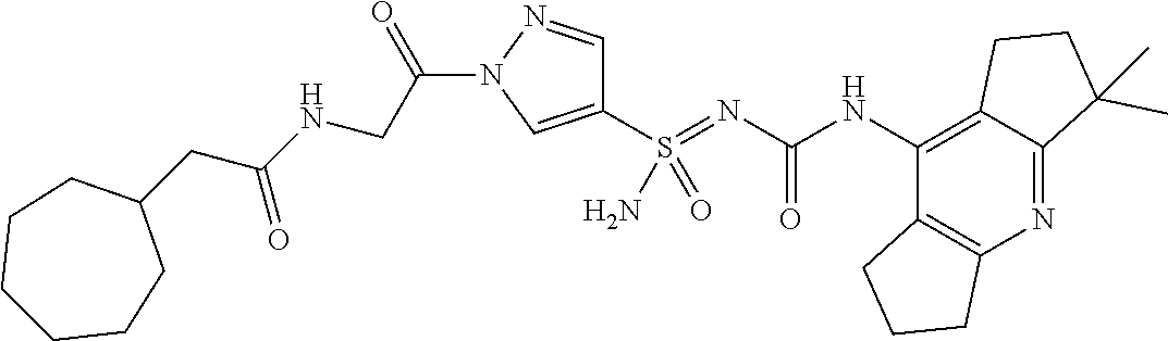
C12=C(NC(N=S(C3=CN(C(CNC(=O)CC4CCCCCC4)=O)N=C3)(=O)N)=O)C3=C(N=C1C(C)(C)CC2)CCC3
